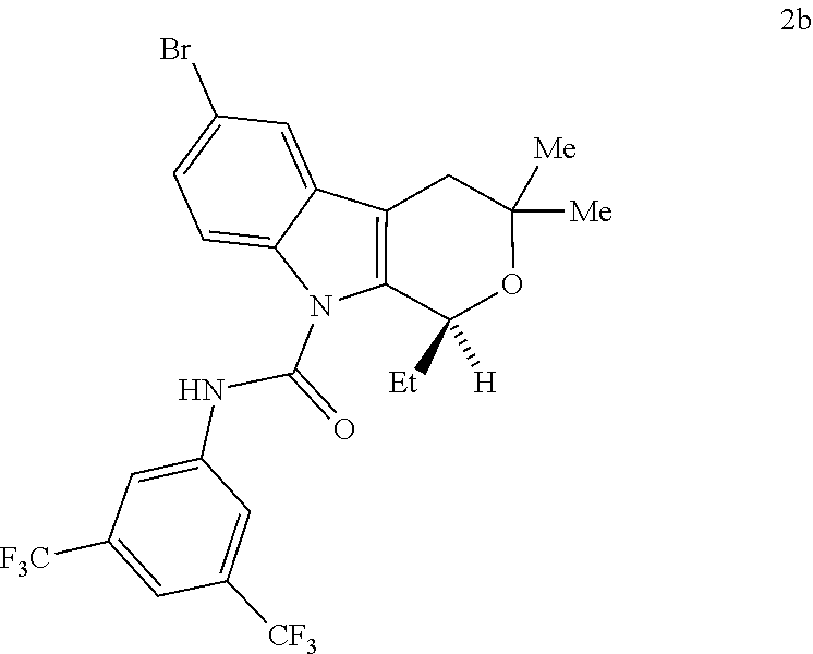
C1([Et])([H])OC([Me])([Me])CC2=C1N(C(NC1=CC([F3C])=CC([CF3])=C1)=O)C1=CC=C(Br)C=C21
